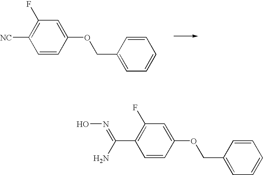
C1=CC(OCC2=CC=CC=C2)=CC(F)=C1[NC].C1=CC(OCC2=CC=CC=C2)=CC(F)=C1C(N)=NO
